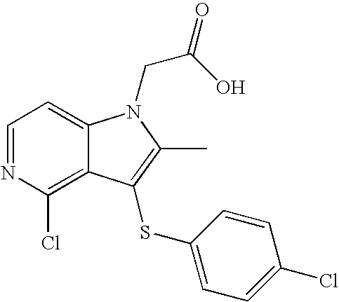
C1=NC(Cl)=C2C(=C1)N(CC(O)=O)C(C)=C2SC1=CC=C(Cl)C=C1
